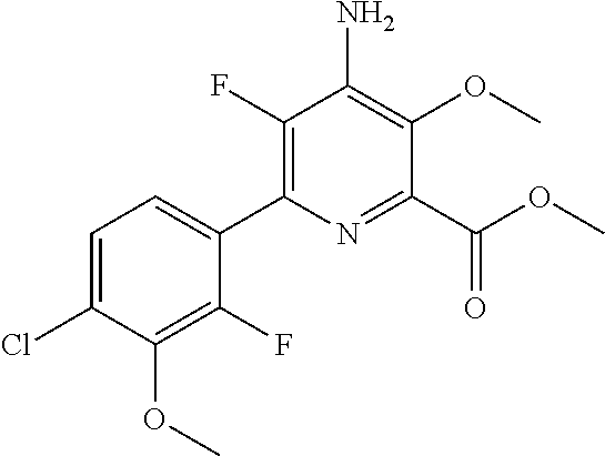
C1(F)=C(C2=CC=C(Cl)C(OC)=C2F)N=C(C(OC)=O)C(OC)=C1N
